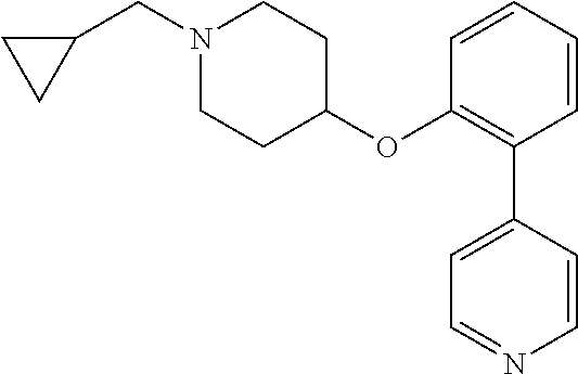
C1(CN2CCC(OC3=C(C4=CC=NC=C4)C=CC=C3)CC2)CC1
